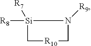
C1[R10]CN([R9])[Si]1([R8])[R7]
